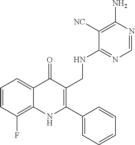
C1=CC(F)=C2C(=C1)C(=O)C(CNC1=NC=NC(N)=C1[NC])=C(C1=CC=CC=C1)N2
